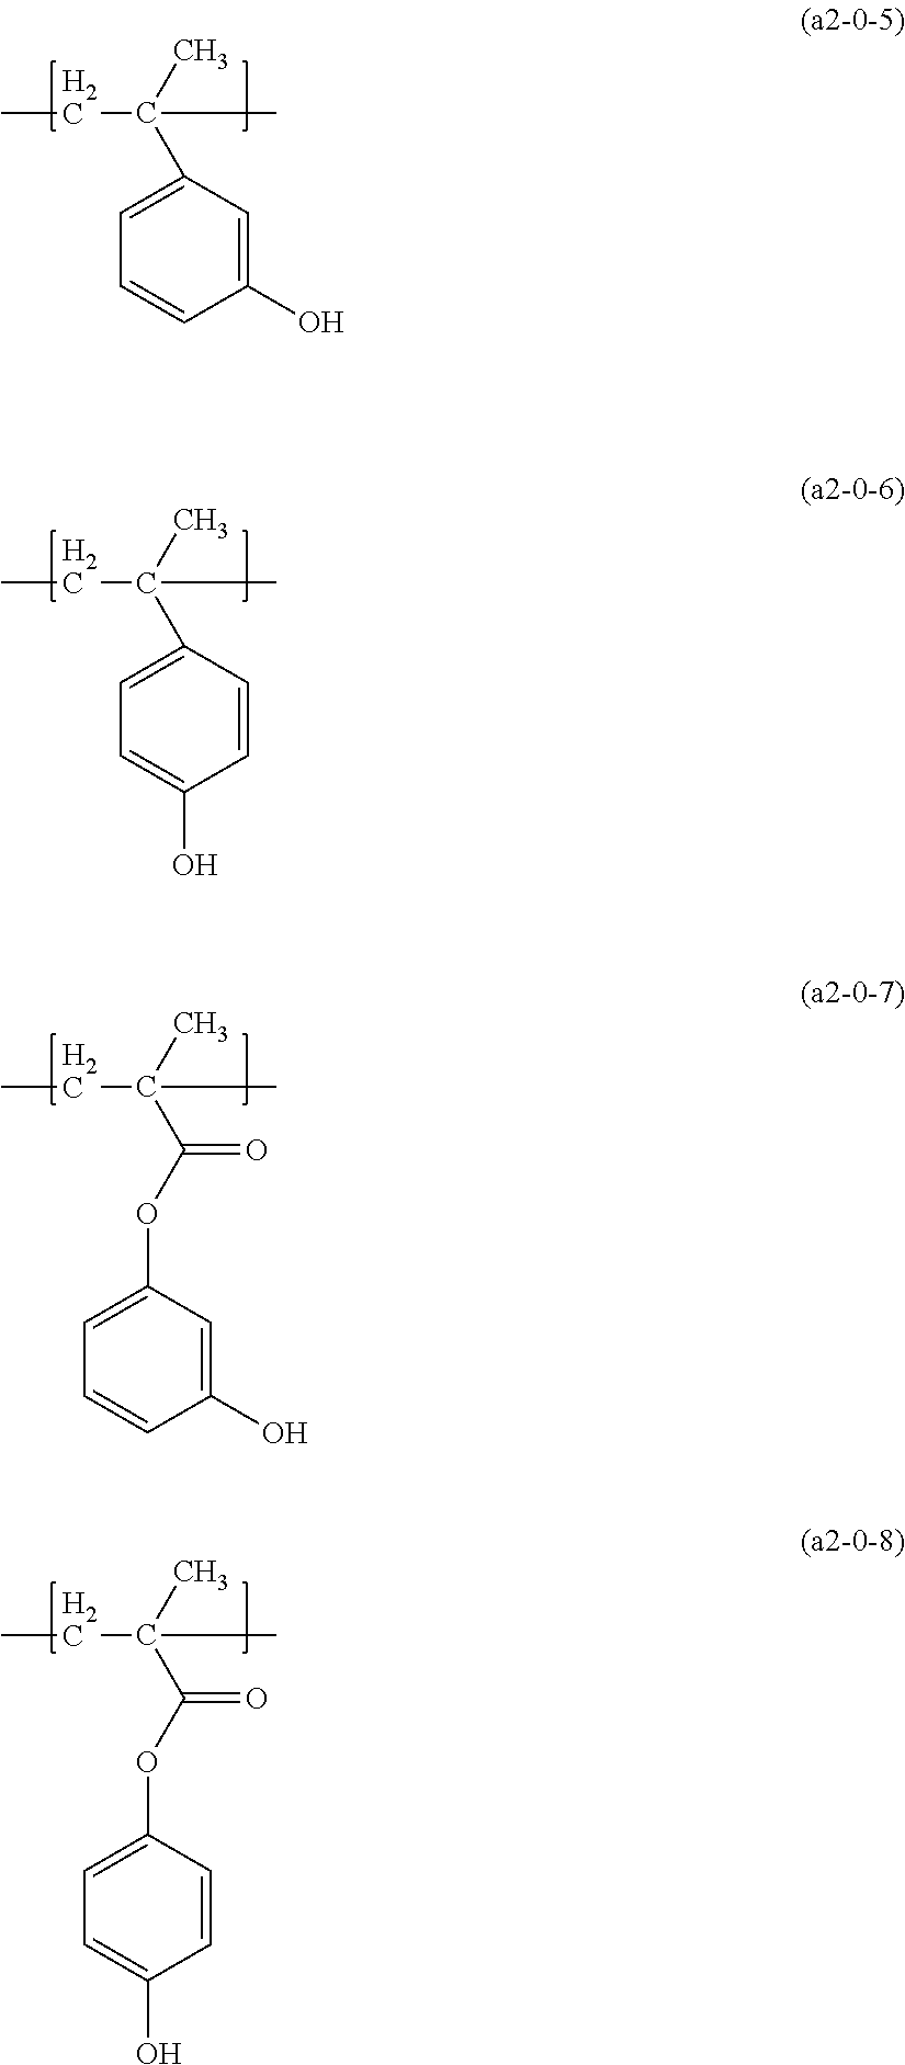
CCC(C1=CC=CC(O)=C1)(C)C.CCC(C1=CC=C(O)C=C1)(C)C.CCC(C(OC1=CC=CC(O)=C1)=O)(C)C.CCC(C(OC1=CC=C(O)C=C1)=O)(C)C
